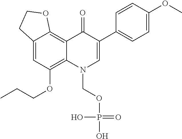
C12=CC(OCCC)=C3C(=C1OCC2)C(=O)C(C1=CC=C(OC)C=C1)=CN3COP(=O)(O)O
